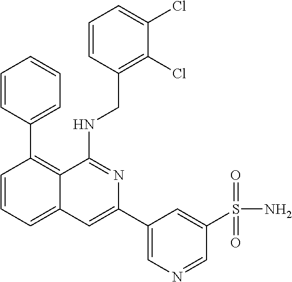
C1=CC(C2=C3C(=CC=C2)C=C(C2=CN=CC(S(=O)(=O)N)=C2)N=C3NCC2=C(Cl)C(Cl)=CC=C2)=CC=C1
